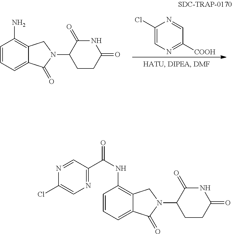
C1=CC=C2C(=C1N)CN(C1CCC(=O)NC1=O)C2=O.C1(Cl)=CN=C([COOH])C=N1.C1=NC(Cl)=CN=C1C(NC1=C2C(=CC=C1)C(=O)N(C1CCC(=O)NC1=O)C2)=O
